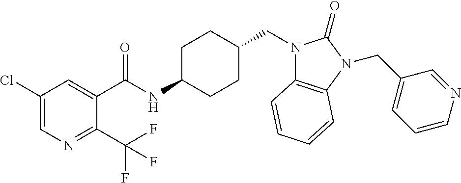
C1(Cl)=CN=C(C(F)(F)F)C(C(NC2CCC(CN3C4=C(N(CC5=CC=CN=C5)C3=O)C=CC=C4)CC2)=O)=C1
